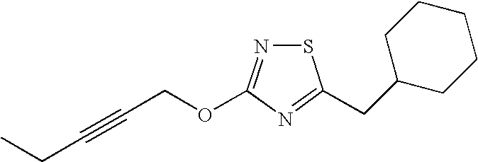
S1N=C(OCC#CCC)N=C1CC1CCCCC1
